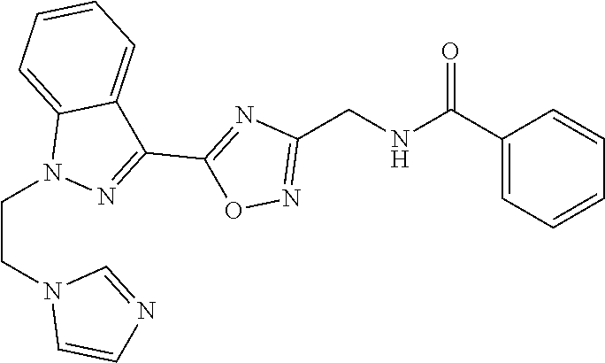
C(CN1C=CN=C1)N1N=C(C2=NC(CNC(C3=CC=CC=C3)=O)=NO2)C2=CC=CC=C12
